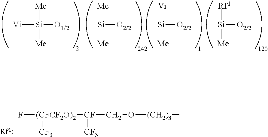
[Si]([O2/2])([Me])[Me].[Vi][Si]([O1/2])([Me])[Me].[Si]([O2/2])([Vi])[Me].[Si]([O2/2])([Rf1])[Me].F[(CFCF2O)2]([CF](CO[(CH2)3]C)[CF3])[CF3]
